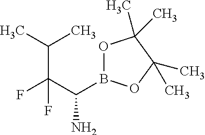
O1B(C(C(F)(C(C)C)F)N)OC(C)(C)C1(C)C
